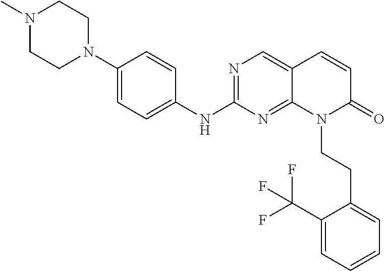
N1(C)CCN(C2=CC=C(NC3=NC=C4C(=N3)N(CCC3=CC=CC=C3C(F)(F)F)C(=O)C=C4)C=C2)CC1
